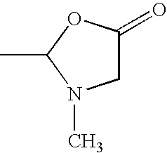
CC1N(C)CC(=O)O1
